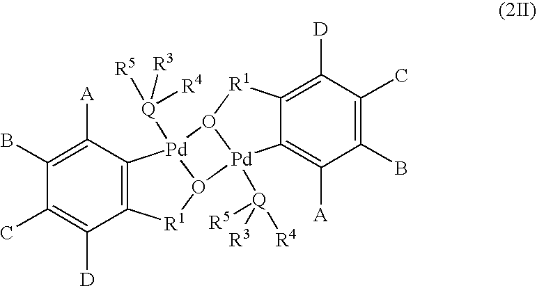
C1([A])=C(B)C(C)=C([D])C2=C1[Pd]1([Q]([R4])([R5])[R3])O([R1]2)[Pd]2([Q]([R4])([R5])[R3])C3=C([A])C(B)=C(C)C([D])=C3[R1]O12
